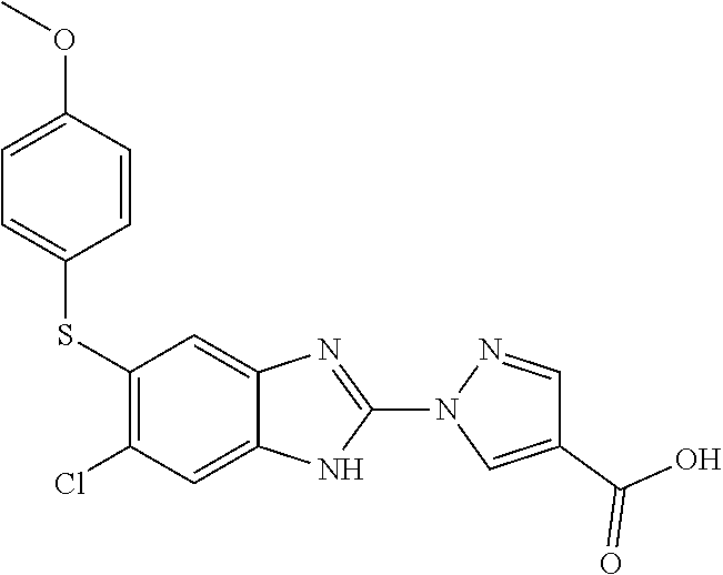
S(C1=C(Cl)C=C2C(=C1)N=C(N1C=C(C(O)=O)C=N1)N2)C1=CC=C(OC)C=C1
